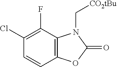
C1=CC2=C(C(F)=C1Cl)N(C[CO2tBu])C(=O)O2
